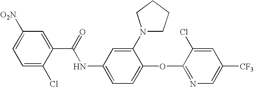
C1=C(Cl)C(C(=O)NC2=CC=C(OC3=NC=C([CF3])C=C3Cl)C(N3CCCC3)=C2)=CC([O2N])=C1
